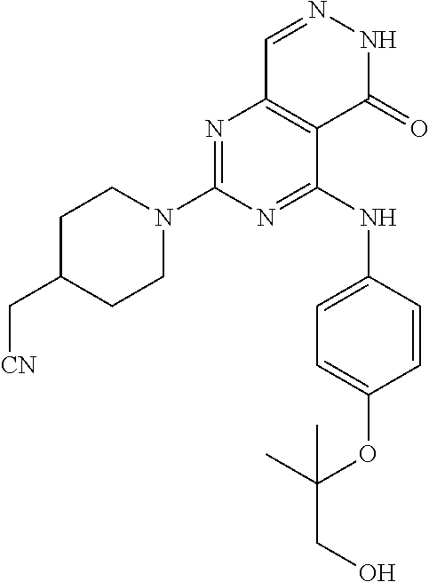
N1=C(N2CCC(C[CN])CC2)N=C(NC2=CC=C(OC(C)(C)CO)C=C2)C2=C1C=NNC2=O
